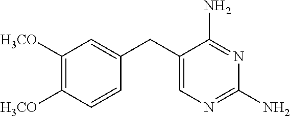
C1([H3CO])=C([H3CO])C=CC(CC2=CN=C(N)N=C2N)=C1
